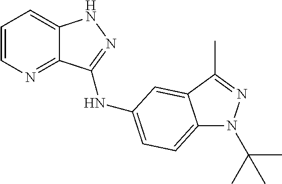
C1=CN=C2C(=C1)NN=C2NC1=CC=C2N(C(C)(C)C)N=C(C)C2=C1
